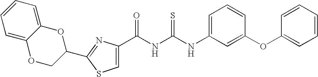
C1=C(NC(NC(=O)C2=CSC(C3OC4=CC=CC=C4OC3)=N2)=S)C=C(OC2=CC=CC=C2)C=C1
